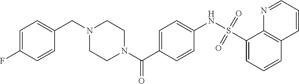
C(N1CCN(C(C2=CC=C(NS(C3=CC=CC4=C3N=CC=C4)(=O)=O)C=C2)=O)CC1)C1=CC=C(F)C=C1
